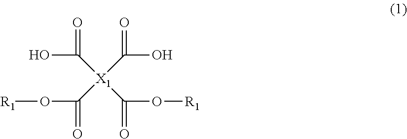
C([X1](C(O[R1])=O)(C(O)=O)C(O[R1])=O)(=O)O
